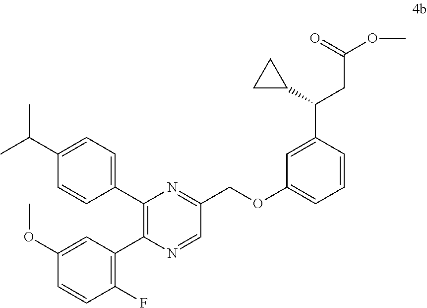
C1(F)=C(C2=C(C3=CC=C(C(C)C)C=C3)N=C(COC3=CC=CC(C(C4CC4)CC(OC)=O)=C3)C=N2)C=C(OC)C=C1
